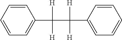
C1=CC=CC(C([H])([H])C([H])([H])C2=CC=CC=C2)=C1
